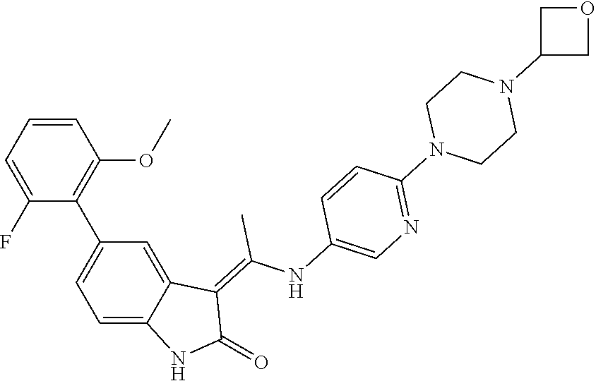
C1=CC=C(F)C(C2=CC=C3C(=C2)C(=C(NC2=CN=C(N4CCN(C5COC5)CC4)C=C2)C)C(=O)N3)=C1OC
